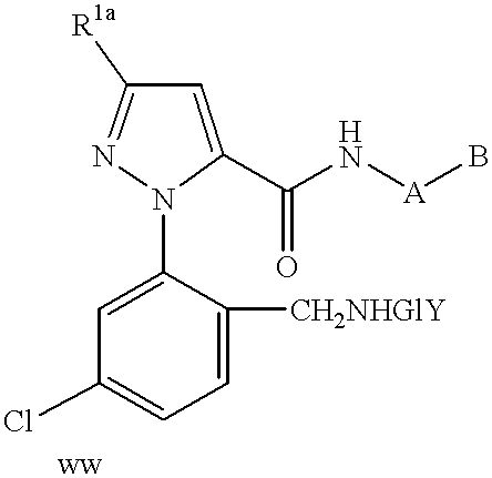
C1=C([CH2NHGlY])C(N2C(C(N[A]B)=O)=CC([R1a])=N2)=CC(Cl)=C1
